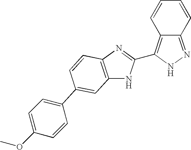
C12=NNC(C3=NC4=C(N3)C=C(C3=CC=C(OC)C=C3)C=C4)=C1C=CC=C2
